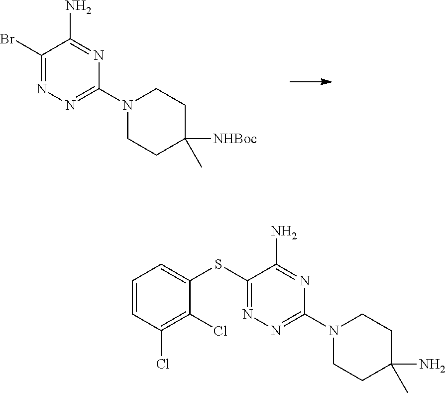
C1(Br)=NN=C(N2CCC([NHBoc])(C)CC2)N=C1N.C1=CC(Cl)=C(Cl)C(SC2=NN=C(N3CCC(N)(C)CC3)N=C2N)=C1
